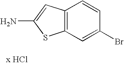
C12=C(C=C(Br)C=C1)SC(N)=C2
